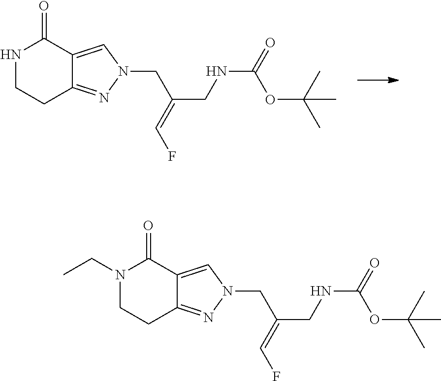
N1CCC2=NN(CC(CNC(OC(C)(C)C)=O)=CF)C=C2C1=O.N1(CC)CCC2=NN(CC(CNC(OC(C)(C)C)=O)=CF)C=C2C1=O
